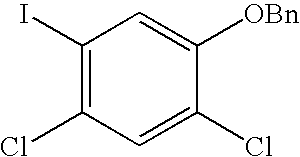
C1(I)=C(Cl)C=C(Cl)C([OBn])=C1
